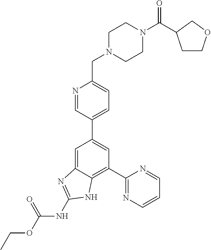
C1=C2C(=C(C3=NC=CC=N3)C=C1C1=CC=C(CN3CCN(C(=O)C4CCOC4)CC3)N=C1)NC(NC(OCC)=O)=N2
